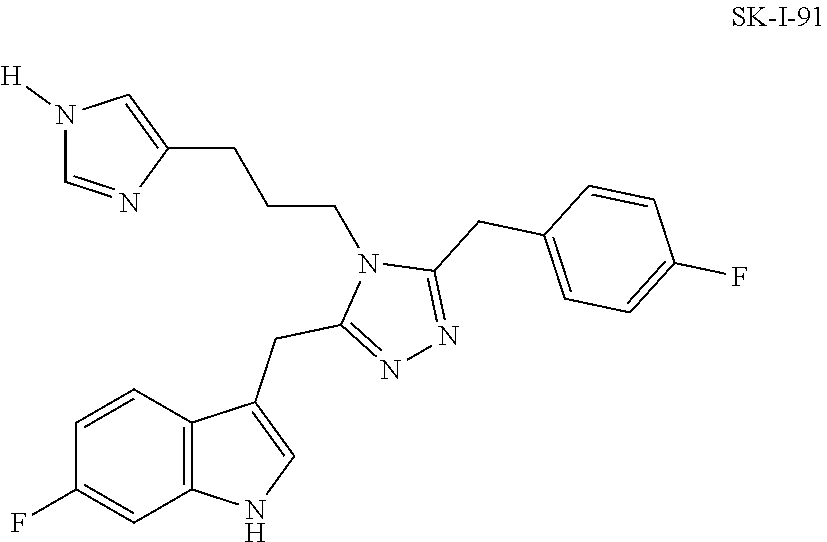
C12=C(C=CC(F)=C1)C(CC1=NN=C(CC3=CC=C(F)C=C3)N1CCCC1=CN([H])C=N1)=CN2
